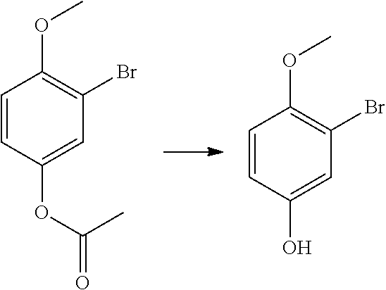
C1=CC(O)=CC(Br)=C1OC.C1=CC(OC(C)=O)=CC(Br)=C1OC
